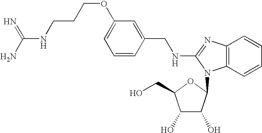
C1=C(OCCCNC(N)=N)C=C(CNC2=NC3=C(N2C2C(O)C(O)C(CO)O2)C=CC=C3)C=C1
